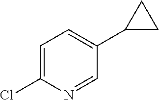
C1=C(Cl)N=CC(C2CC2)=C1
